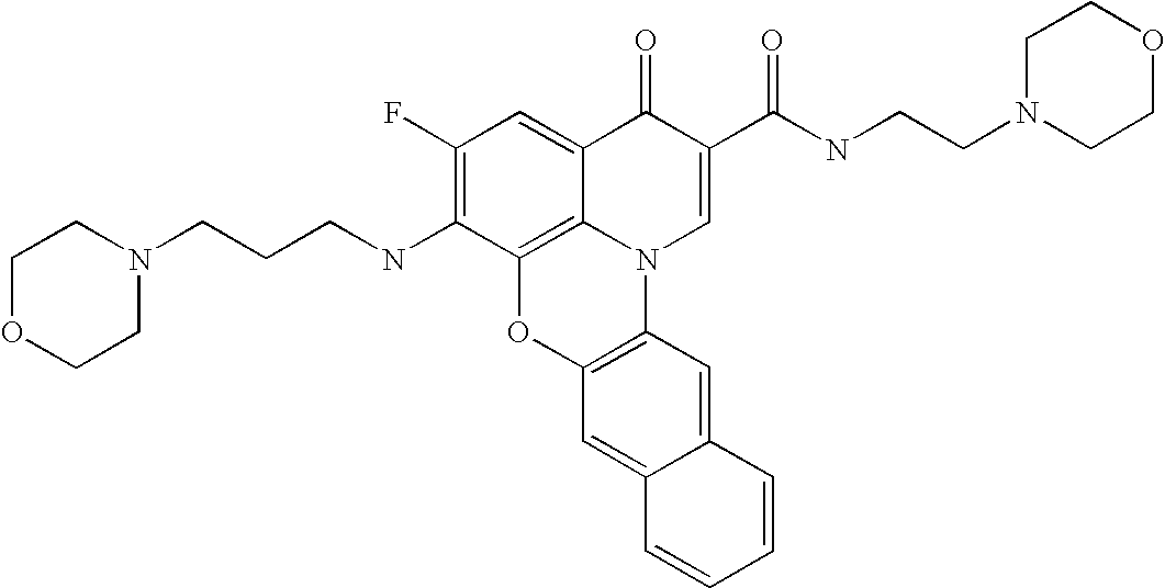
C1(F)=C(NCCCN2CCOCC2)C2=C3C(=C1)C(=O)C(C(NCCN1CCOCC1)=O)=CN3C1=C(O2)C=C2C(=C1)C=CC=C2
